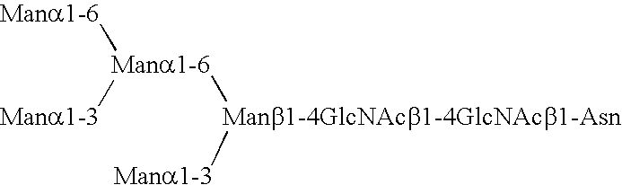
[Mana1-6][Mana1-6]([Mana1-3])[Manb1-4GlcNAcb1-4GlcNAcb1-Asn][Mana1-3]
